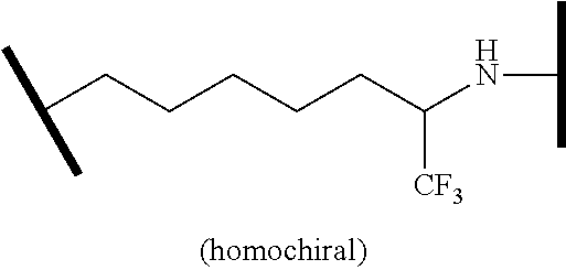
C(CCCC([CF3])NC(C)C)CC(C)C
